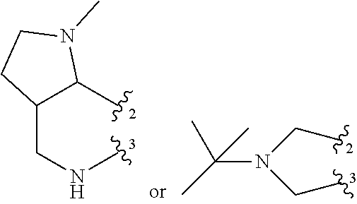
C1(CNC)C(C)N(C)CC1.CC(N(CC)CC)(C)C
